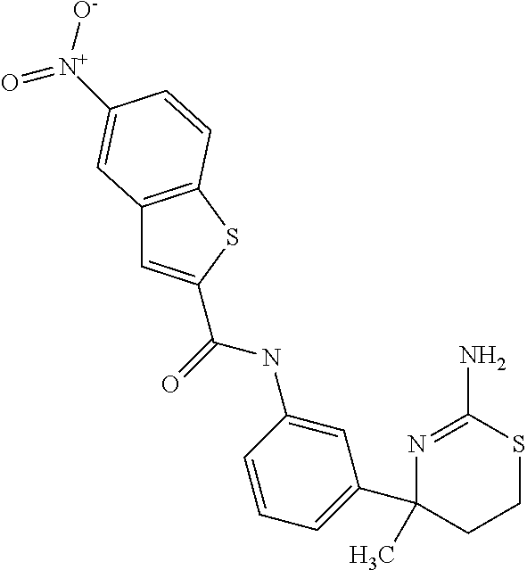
N1=C(N)SCCC1(C)C1=CC=CC(NC(=O)C2=CC3=C(S2)C=CC([N+](=O)[O-])=C3)=C1
